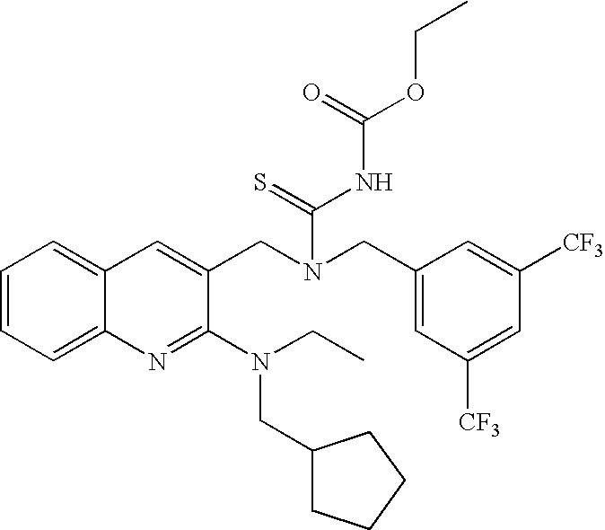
C1=CC=C2C(=C1)C=C(CN(CC1=CC([CF3])=CC([CF3])=C1)C(NC(=O)OCC)=S)C(N(CC)CC1CCCC1)=N2
